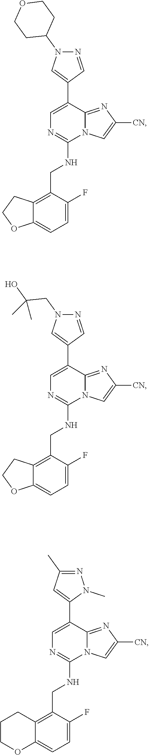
C1=C(F)C(CNC2=NC=C(C3=CN(C4CCOCC4)N=C3)C3=NC([CN])=CN23)=C2C(=C1)OCC2.C1=C(F)C(CNC2=NC=C(C3=CN(CC(O)(C)C)N=C3)C3=NC([CN])=CN23)=C2C(=C1)OCC2.C1=C(F)C(CNC2=NC=C(C3=CC(C)=NN3C)C3=NC([CN])=CN23)=C2C(=C1)OCCC2
